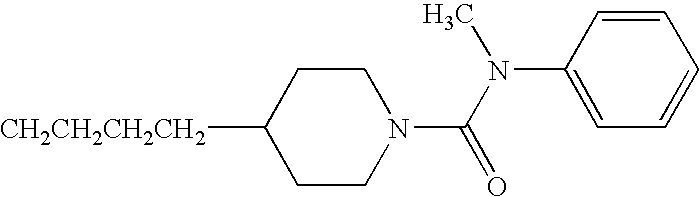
[CH2CH2CH2CH2]C1CCN(C(N(C2=CC=CC=C2)C)=O)CC1
